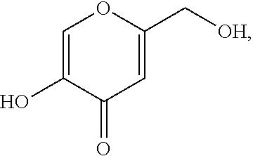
C1=C(O)C(=O)C=C(C[OH])O1
